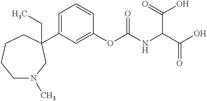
C1N(C)CC(C2=CC=CC(OC(NC(C(O)=O)C(O)=O)=O)=C2)(CC)CCC1
